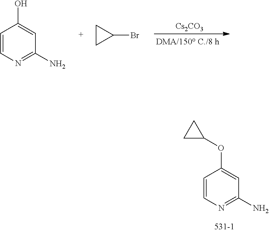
C1=CN=C(N)C=C1O.C1CC1Br.[Cs2CO3].C1=CN=C(N)C=C1OC1CC1
